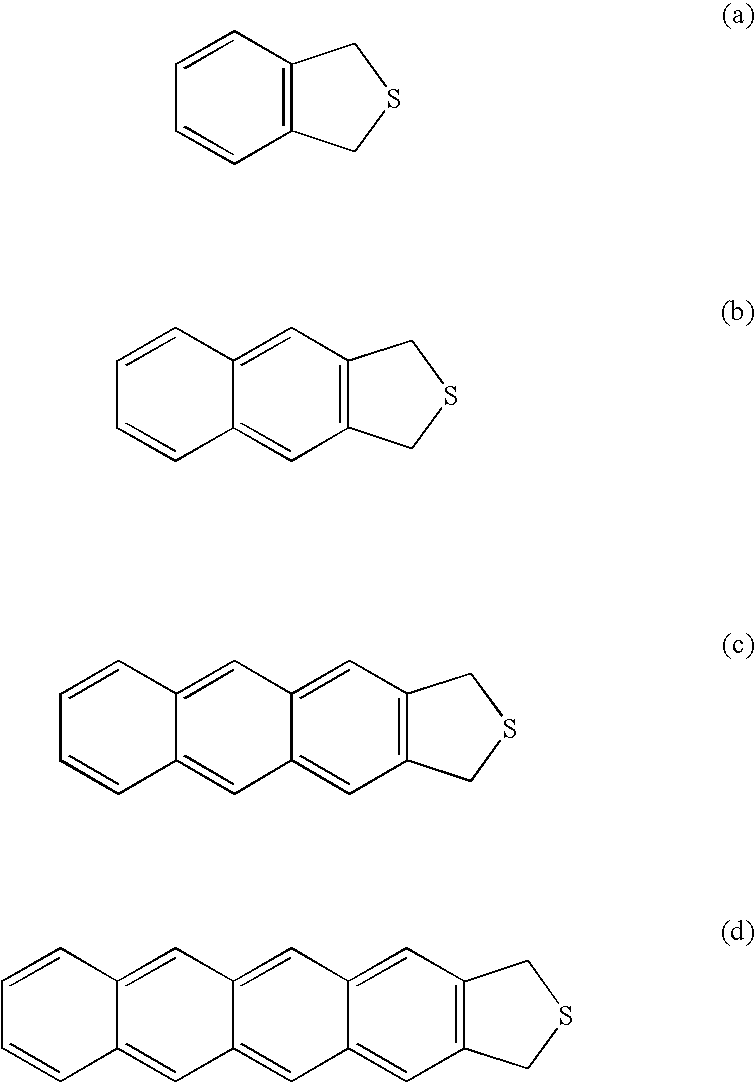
C12=C(C=CC=C1)CSC2.C12=C(C=C3C(=C1)C=CC=C3)CSC2.C12=C(C=C3C(=C1)C=C1C(=C3)C=CC=C1)CSC2.C12=C(C=C3C(=C1)C=C1C(=C3)C=C3C(=C1)C=CC=C3)CSC2
